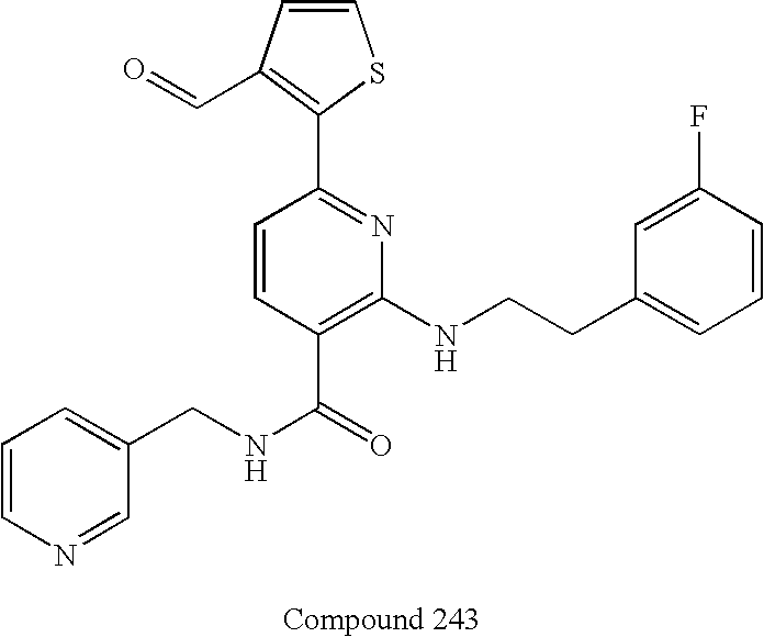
C1=CN=CC(CNC(=O)C2=C(NCCC3=CC=CC(F)=C3)N=C(C3=C(C=O)C=CS3)C=C2)=C1
